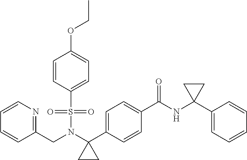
C1=CN=C(CN(C2(C3=CC=C(C(=O)NC4(C5=CC=CC=C5)CC4)C=C3)CC2)S(=O)(=O)C2=CC=C(OCC)C=C2)C=C1
